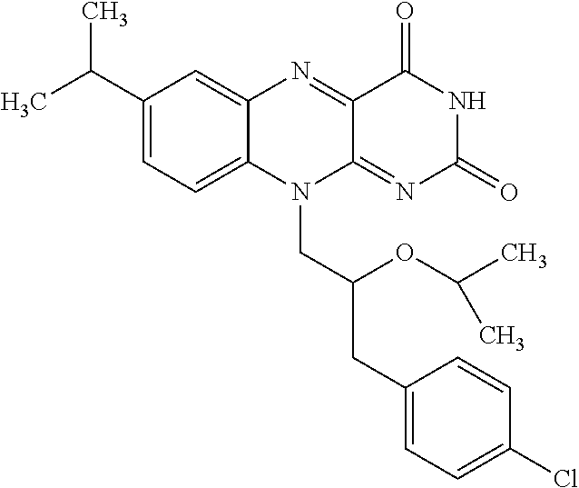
C1(C(C)C)=CC=C2C(=C1)N=C1C(=NC(=O)NC1=O)N2CC(CC1=CC=C(Cl)C=C1)OC(C)C
